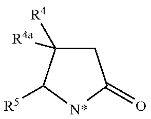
C1([R4a])([R4])CC(=O)[N*]C1[R5]
